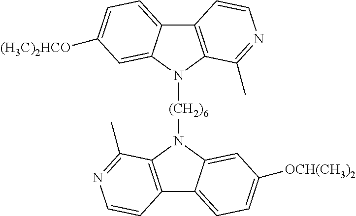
C12=C(N([(CH2)6]N3C4=C(C5=CC=C([OCH(CH3)2])C=C35)C=CN=C4C)C3=CC([(H3C)2HCO])=CC=C13)C(C)=NC=C2
